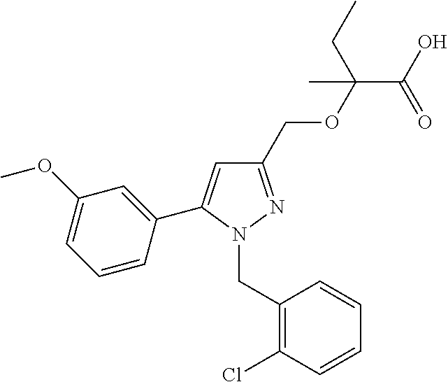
C1(COC(C(=O)O)(CC)C)=NN(CC2=C(Cl)C=CC=C2)C(C2=CC(OC)=CC=C2)=C1
